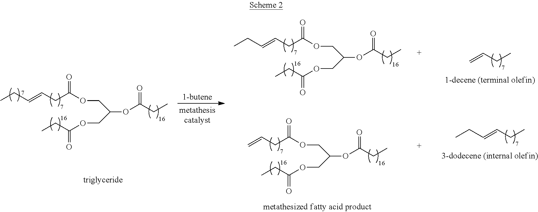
CCC=CCC(OCC(COC(=O)CC)OC(CC)=O)=O.CCC=CCC(OCC(COC(=O)CC)OC(CC)=O)=O.C=CCC.CCC=CCC.C=CCC(OCC(COC(=O)CC)OC(CC)=O)=O
